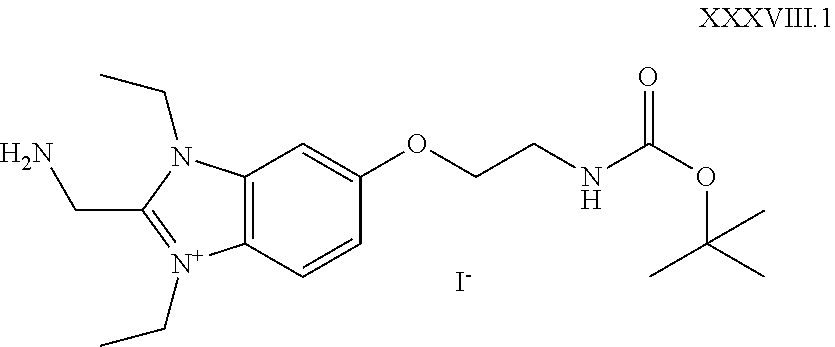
C12=C(C=CC(OCCNC(OC(C)(C)C)=O)=C1)[N+](CC)=C(CN)N2CC.[I-]
